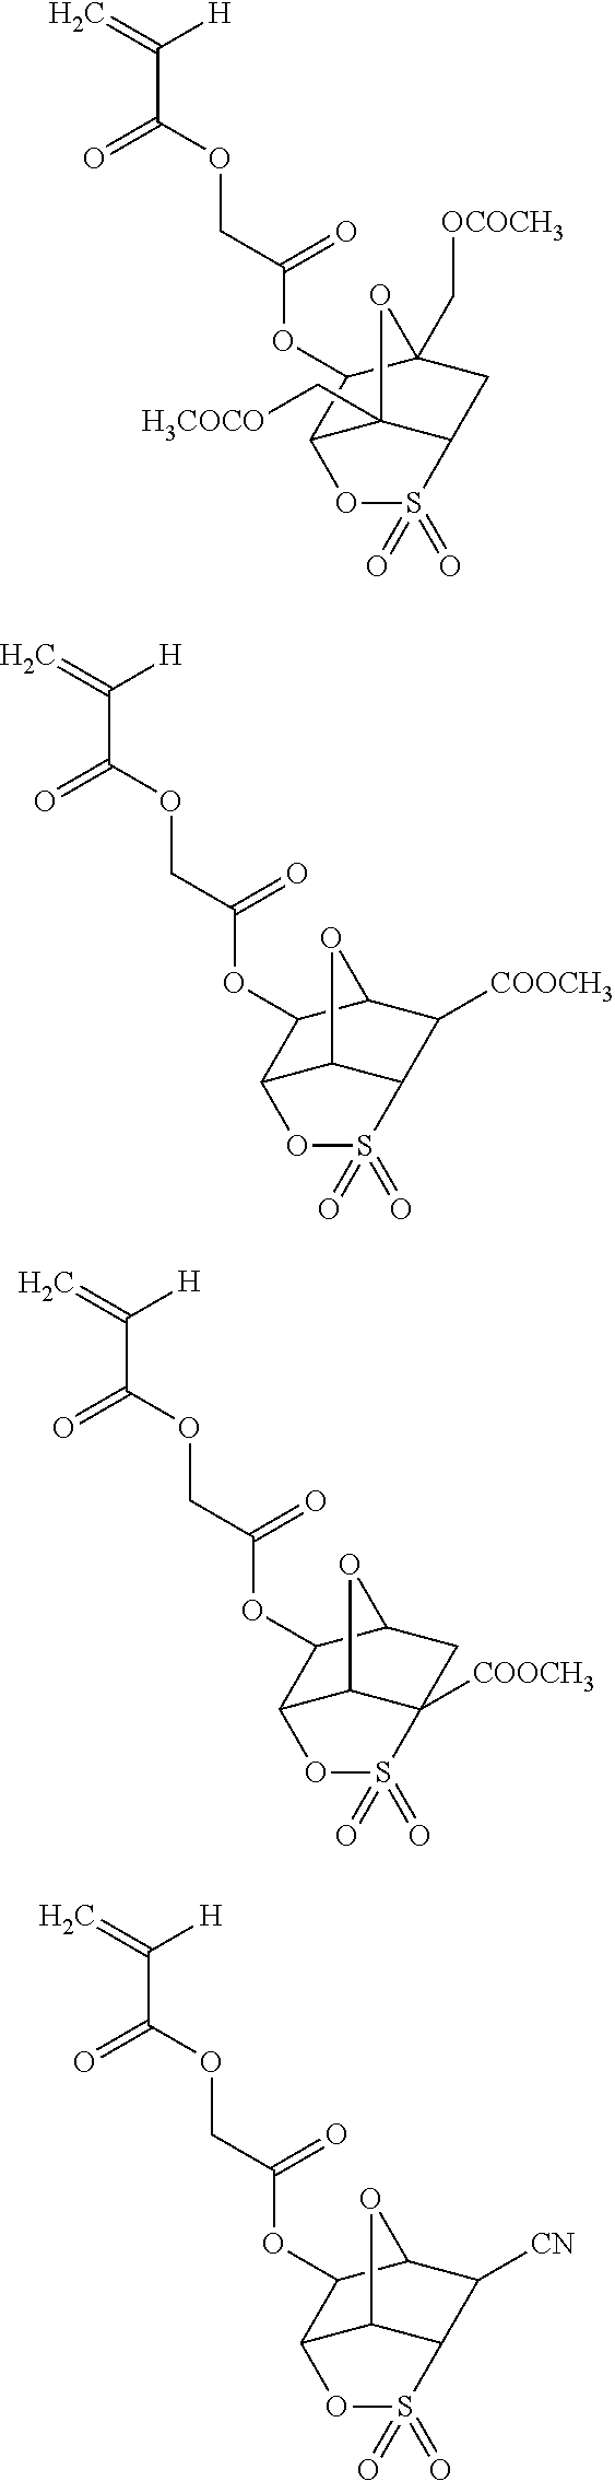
C=C([H])C(OCC(=O)OC1C2C3(C[H3COCO])C(CC1(C[OCOCH3])O3)S(=O)(=O)O2)=O.C=C([H])C(OCC(=O)OC1C2C3C(C([COOCH3])C1O3)S(=O)(=O)O2)=O.C=C([H])C(OCC(=O)OC1C2C3C([COOCH3])(CC1O3)S(=O)(=O)O2)=O.C=C([H])C(OCC(=O)OC1C2C3C(C([CN])C1O3)S(=O)(=O)O2)=O
